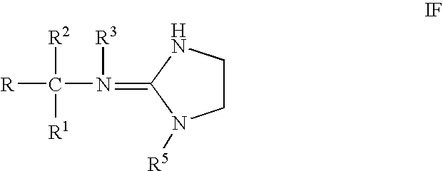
C1CNC(=N(C([R])([R2])[R1])[R3])N1[R5]
